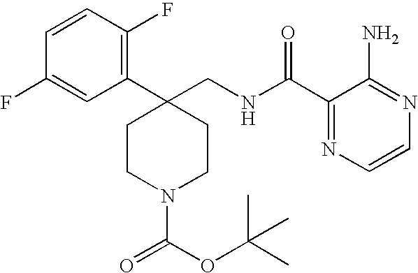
C1CC(C2=C(F)C=CC(F)=C2)(CNC(C2=NC=CN=C2N)=O)CCN1C(=O)OC(C)(C)C
